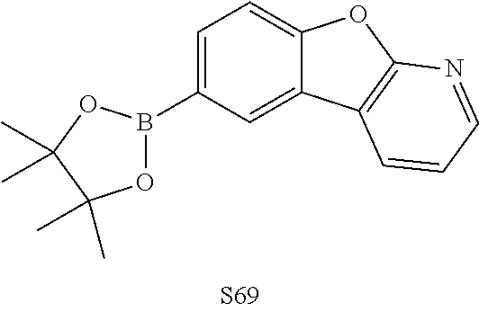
C1=C2C(=CC=C1B1OC(C)(C)C(C)(C)O1)OC1=C2C=CC=N1
